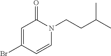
C1=C(Br)C=CN(CCC(C)C)C1=O
